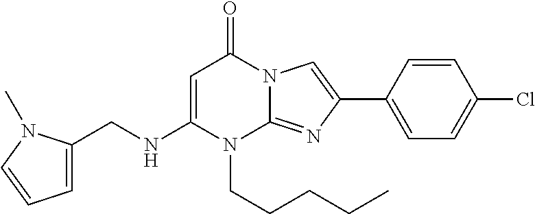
N1(CCCCC)C2=NC(C3=CC=C(Cl)C=C3)=CN2C(=O)C=C1NCC1=CC=CN1C
